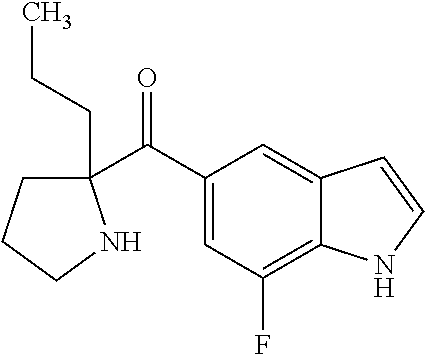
C1(C(C2=CC(F)=C3C(=C2)C=CN3)=O)(CCC)CCCN1
